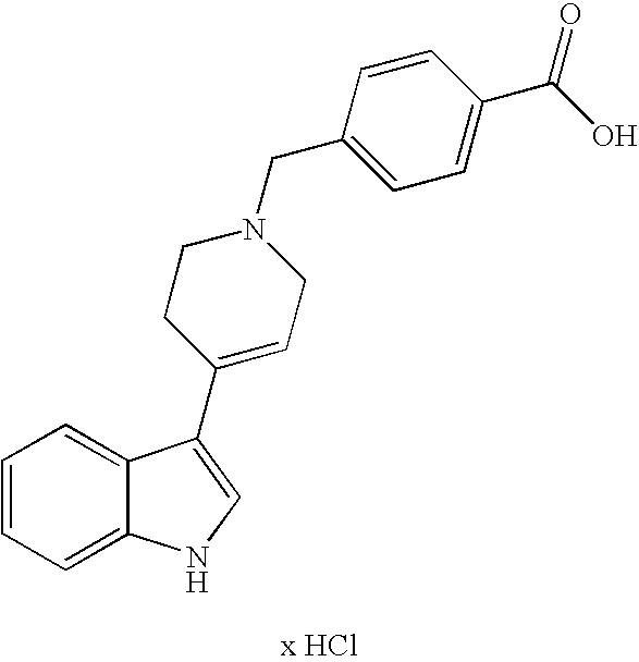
C1=CC=C2C(=C1)C(C1=CCN(CC3=CC=C(C(=O)O)C=C3)CC1)=CN2
